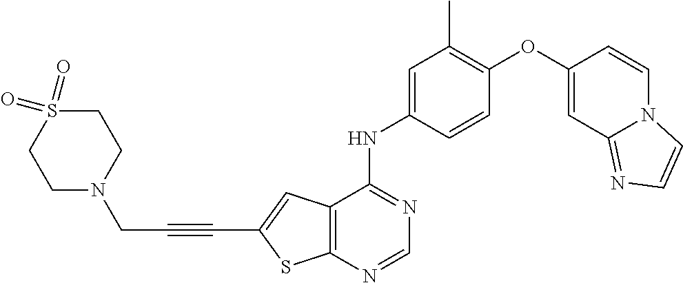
C1=NC2=C(C(NC3=CC(C)=C(OC4=CC5=NC=CN5C=C4)C=C3)=N1)C=C(C#CCN1CCS(=O)(=O)CC1)S2
